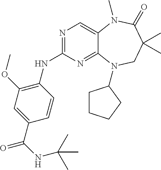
N1=C(NC2=C(OC)C=C(C(NC(C)(C)C)=O)C=C2)N=C2C(=C1)N(C)C(=O)C(C)(C)CN2C1CCCC1
